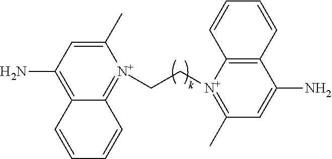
C1(C)=CC(N)=C2C(=[N+]1CC[N+]1=C(C)C=C(N)C3=C1C=CC=C3)C=CC=C2
